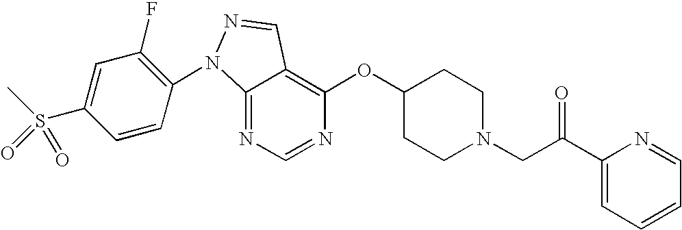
C12=NC=NC(OC3CCN(CC(C4=CC=CC=N4)=O)CC3)=C1C=NN2C1=C(F)C=C(S(C)(=O)=O)C=C1
